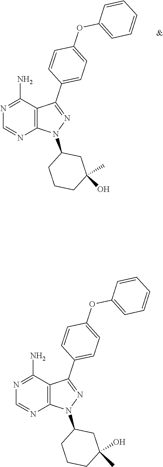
N1=C(C2=CC=C(OC3=CC=CC=C3)C=C2)C2=C(N1C1CCCC(O)(C)C1)N=CN=C2N.N1=C(C2=CC=C(OC3=CC=CC=C3)C=C2)C2=C(N1C1CCCC(C)(O)C1)N=CN=C2N
